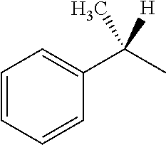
C1=CC=CC(C(C)(C)[H])=C1
